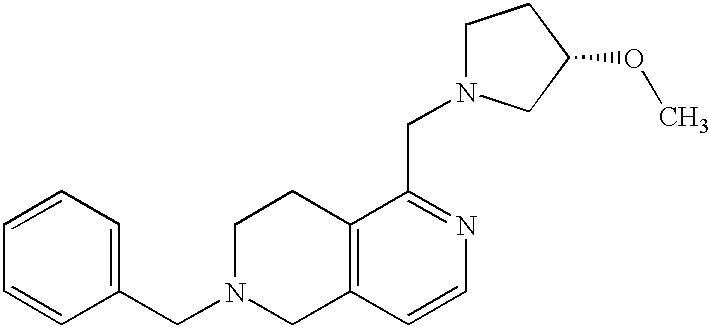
C1(CN2CC3=C(CC2)C(CN2CCC(OC)C2)=NC=C3)=CC=CC=C1
